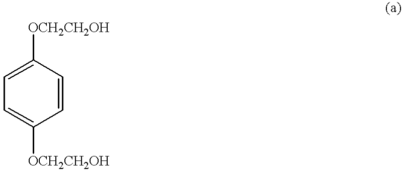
C1=CC([OCH2CH2OH])=CC=C1[OCH2CH2OH]
